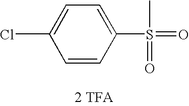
ClC1=CC=C(S(C)(=O)=O)C=C1.[2 TFA]
